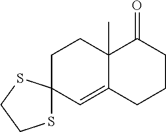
S1CCSC12CCC1(C)C(=C2)CCCC1=O
